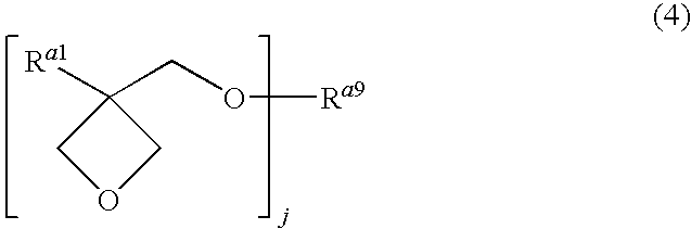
C1(CO[Ra9])([Ra1])COC1
